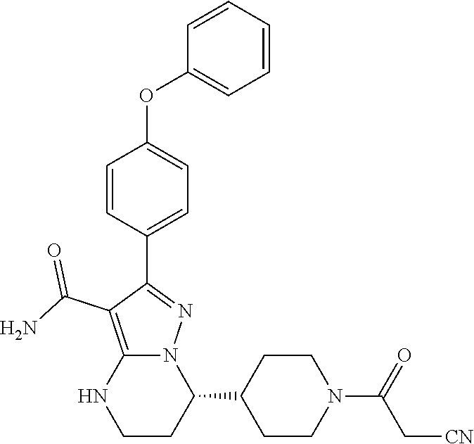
C1=CC(C2=NN3C(=C2C(N)=O)NCCC3C2CCN(C(C[CN])=O)CC2)=CC=C1OC1=CC=CC=C1
